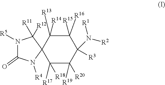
N1([R5])C(=O)N([R4])C2(C1([R11])[R12])C([R17])([R18])C([R20])([R19])C([R3])(N([R2])[R1])C([R16])([R15])C2([R14])[R13]
